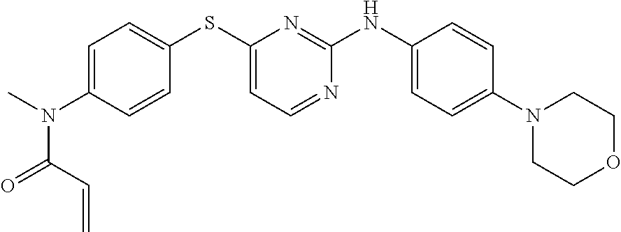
C1=CC(NC2=NC(SC3=CC=C(N(C(=O)C=C)C)C=C3)=CC=N2)=CC=C1N1CCOCC1
